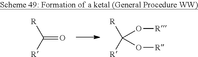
[R]C([R])=O.[R]C([R])(O[R])O[R]
